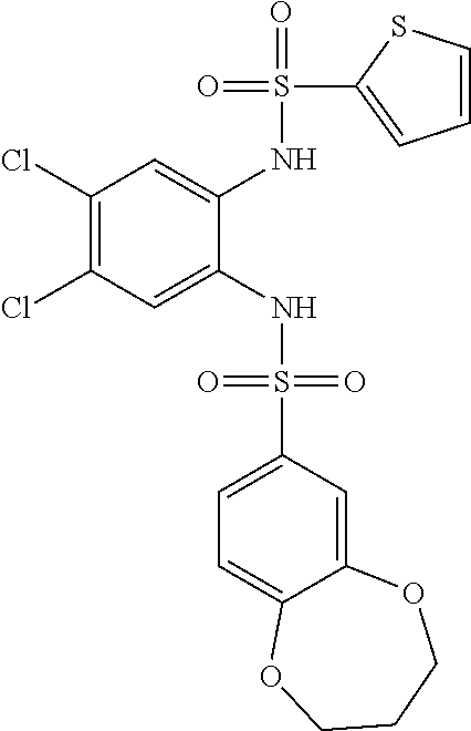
C1(Cl)=C(Cl)C=C(NS(=O)(=O)C2=CC=C3C(=C2)OCCCO3)C(NS(=O)(C2=CC=CS2)=O)=C1
